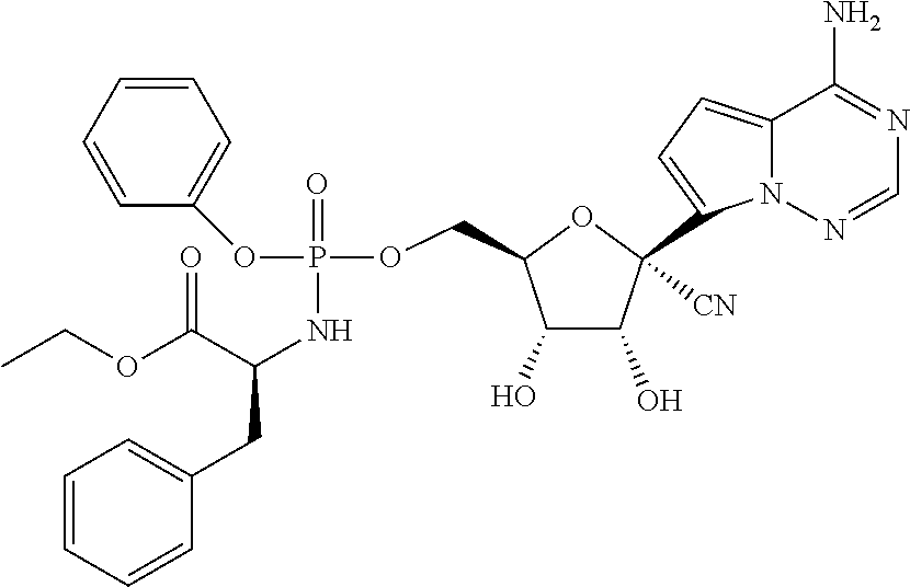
C1(O)C(O)C([CN])(C2=CC=C3N2N=CN=C3N)OC1COP(=O)(OC1=CC=CC=C1)NC(CC1=CC=CC=C1)C(OCC)=O
